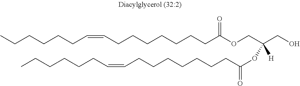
CCCCCCC=CCCCCCCCC(OCC(CO)(OC(=O)CCCCCCCC=CCCCCCC)[H])=O
